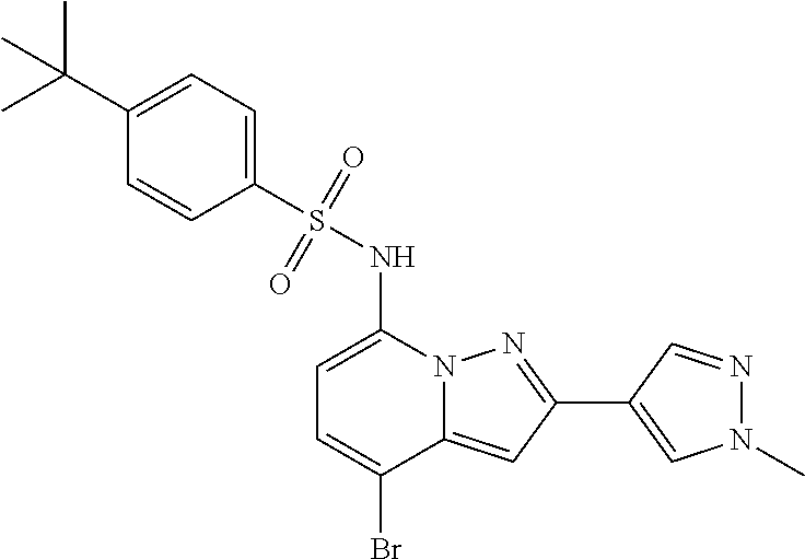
C1=C(NS(C2=CC=C(C(C)(C)C)C=C2)(=O)=O)N2C(=CC(C3=CN(C)N=C3)=N2)C(Br)=C1
